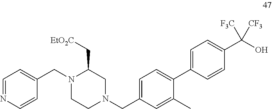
C1=NC=CC(CN2CCN(CC3=CC=C(C4=CC=C(C(O)([CF3])[F3C])C=C4)C(C)=C3)CC2C[EtO2C])=C1
